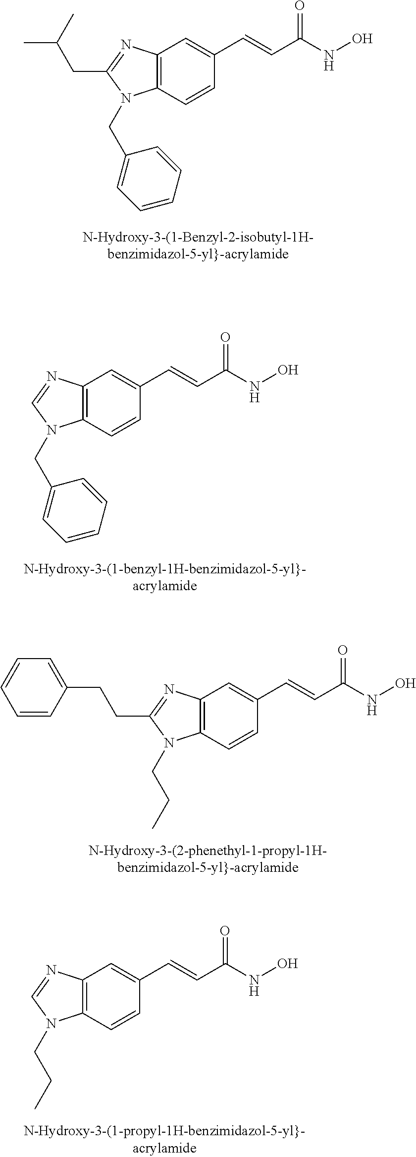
N1(CC2=CC=CC=C2)C2=C(N=C1CC(C)C)C=C(C=CC(NO)=O)C=C2.N1(CC2=CC=CC=C2)C2=C(N=C1)C=C(C=CC(NO)=O)C=C2.N1(CCC)C2=C(N=C1CCC1=CC=CC=C1)C=C(C=CC(NO)=O)C=C2.N1(CCC)C2=C(N=C1)C=C(C=CC(NO)=O)C=C2
